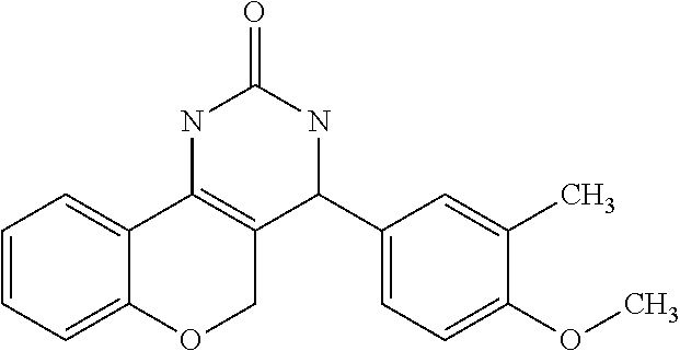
C1=CC=C2C(=C1)C1=C(CO2)C(C2=CC=C(OC)C(C)=C2)NC(=O)N1
